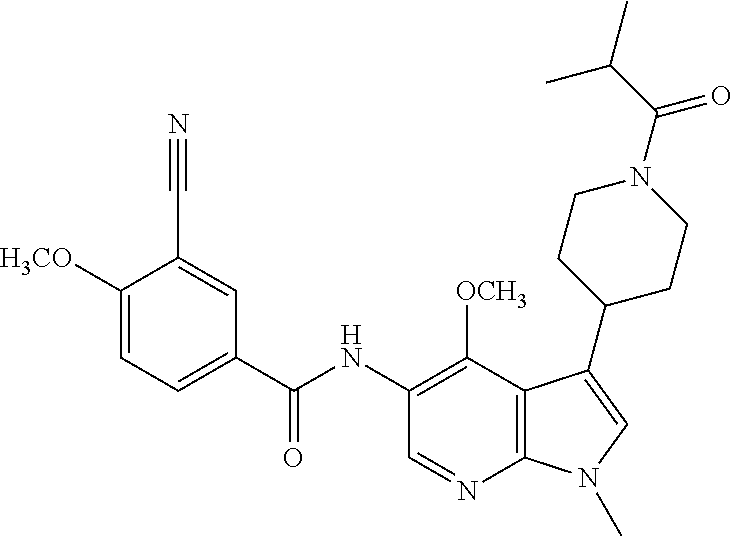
C1([H3CO])=CC=C(C(NC2=C([OCH3])C3=C(N=C2)N(C)C=C3C2CCN(C(C(C)C)=O)CC2)=O)C=C1C#N
